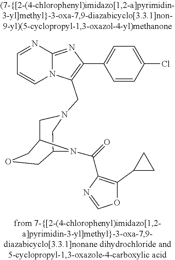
N12C(=NC(C3=CC=C(Cl)C=C3)=C1CN1CC3COCC(C1)N3C(=O)C1=C(C3CC3)OC=N1)N=CC=C2
